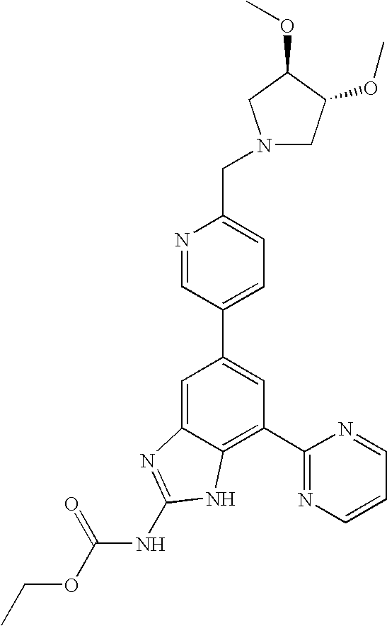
N1=CC(C2=CC(C3=NC=CC=N3)=C3C(=C2)N=C(NC(OCC)=O)N3)=CC=C1CN1CC(OC)C(OC)C1
